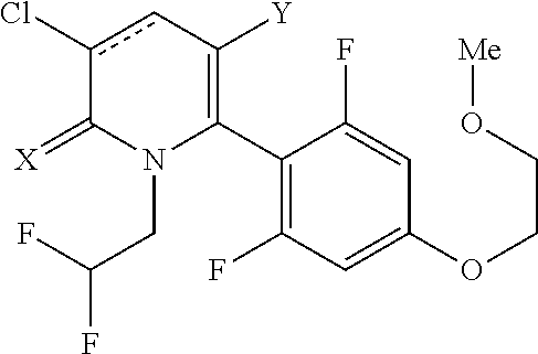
C1(C2=C([Y])cc(Cl)C(=[X])N2CC(F)F)=C(F)C=C(OCCO[Me])C=C1F
